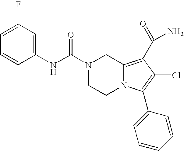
C1=C(F)C=C(NC(N2CCN3C(=C(C(N)=O)C(Cl)=C3C3=CC=CC=C3)C2)=O)C=C1
